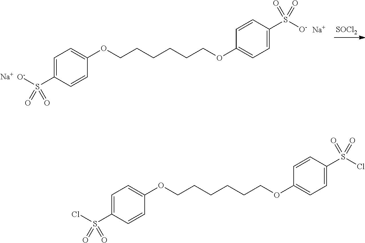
C1=C(S([O-])(=O)=O)C=CC(OCCCCCCOC2=CC=C(S([O-])(=O)=O)C=C2)=C1.[Na].[Na].[SOCl2].C1=C(S(Cl)(=O)=O)C=CC(OCCCCCCOC2=CC=C(S(Cl)(=O)=O)C=C2)=C1
